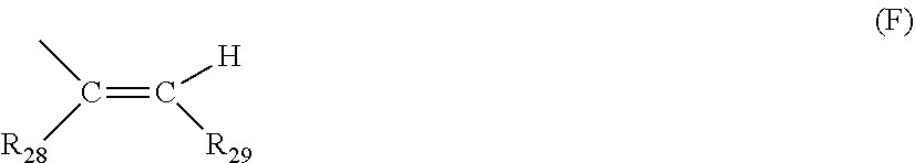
C(=C([H])[R29])([R28])C
